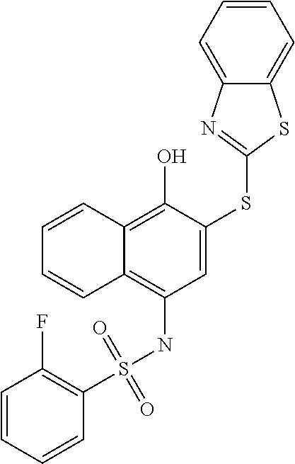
C1=C(SC2=NC3=CC=CC=C3S2)C(O)=C2C(=C1NS(C1=C(F)C=CC=C1)(=O)=O)C=CC=C2
